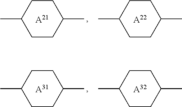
[A21].CC1CCC(C)CC1.[A22].CC1CCC(C)CC1.[A31].CC1CCC(C)CC1.[A32].CC1CCC(C)CC1
